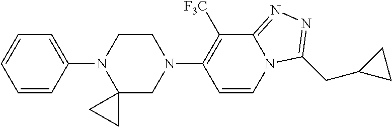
N1(C2=CC=CC=C2)C2(CN(C3=C([F3C])C4=NN=C(CC5CC5)N4C=C3)CC1)CC2
